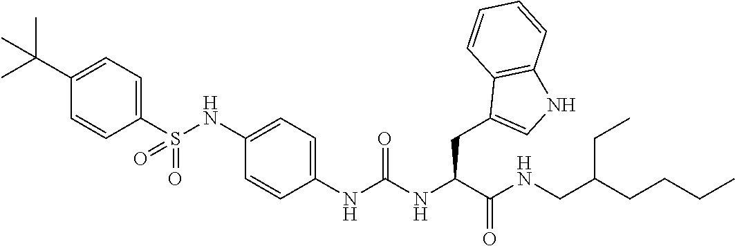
C1(S(NC2=CC=C(NC(NC(C(NCC(CCCC)CC)=O)CC3=CNC4=C3C=CC=C4)=O)C=C2)(=O)=O)=CC=C(C(C)(C)C)C=C1
